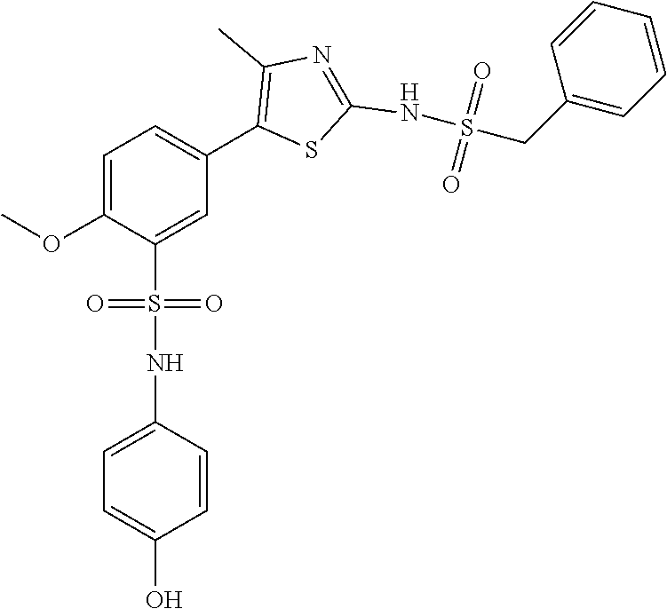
COC1=CC=C(C2=C(C)N=C(NS(CC3=CC=CC=C3)(=O)=O)S2)C=C1S(NC1=CC=C(O)C=C1)(=O)=O
